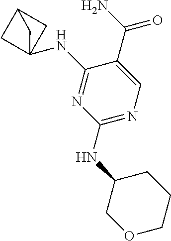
C1(NC23CC(C2)C3)=NC(NC2COCCC2)=NC=C1C(=O)N
